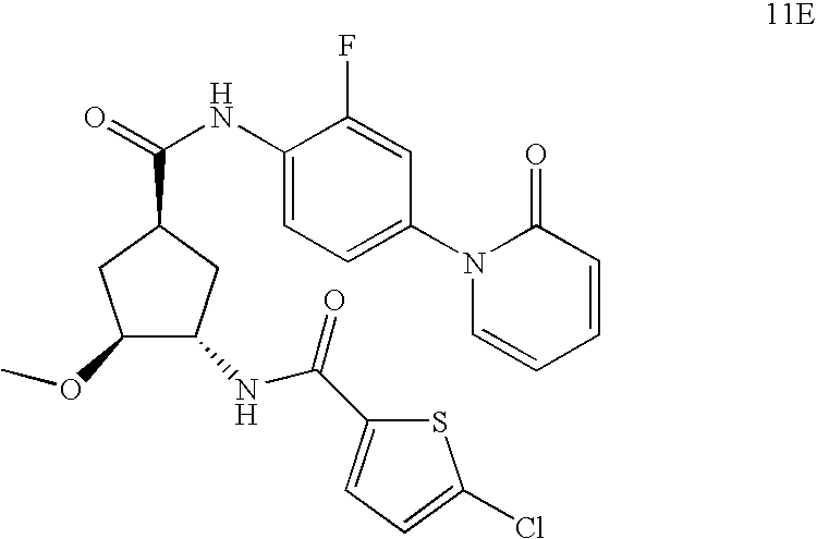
O=C(NC1=CC=C(N2C=CC=CC2=O)C=C1F)C1CC(OC)C(NC(C2=CC=C(Cl)S2)=O)C1
